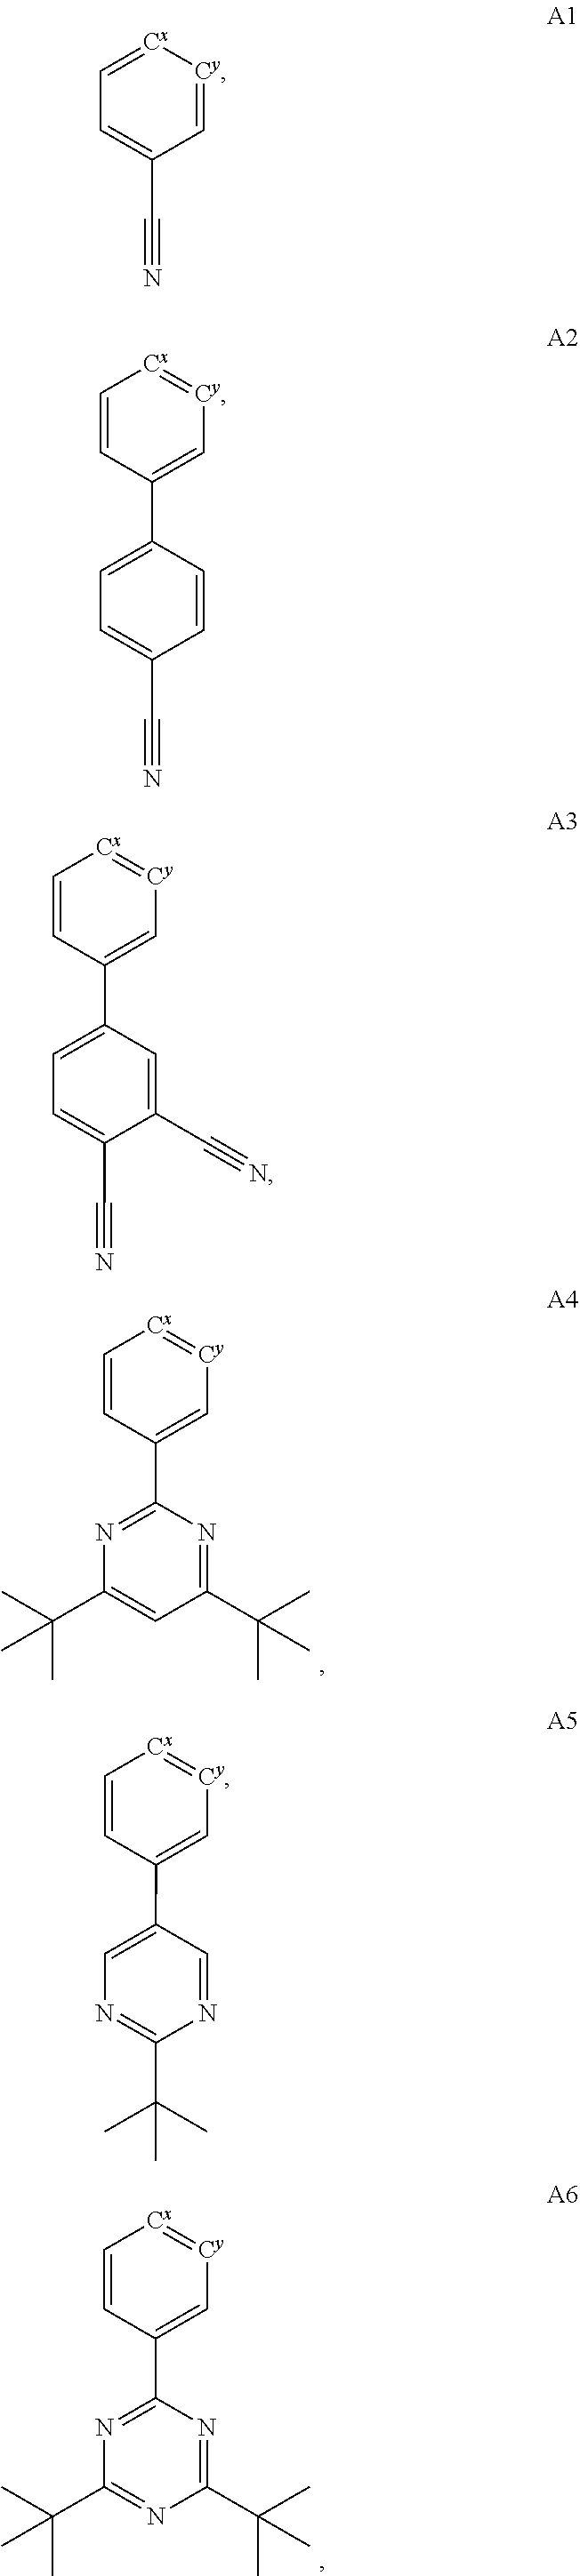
C1(C(C)(C)C)=NC(C2=C[Cy]=[Cx]C=C2)=NC(C(C)(C)C)=C1.C1(C(C)(C)C)=NC(C2=C[Cy]=[Cx]C=C2)=NC(C(C)(C)C)=N1.C1=[Cy][Cx]=CC=C1C#N.C1=CC(C2=C[Cy]=[Cx]C=C2)=CC=C1C#N.C1(C#N)=CC(C2=C[Cy]=[Cx]C=C2)=CC=C1C#N.N1=CC(C2=C[Cy]=[Cx]C=C2)=CN=C1C(C)(C)C
